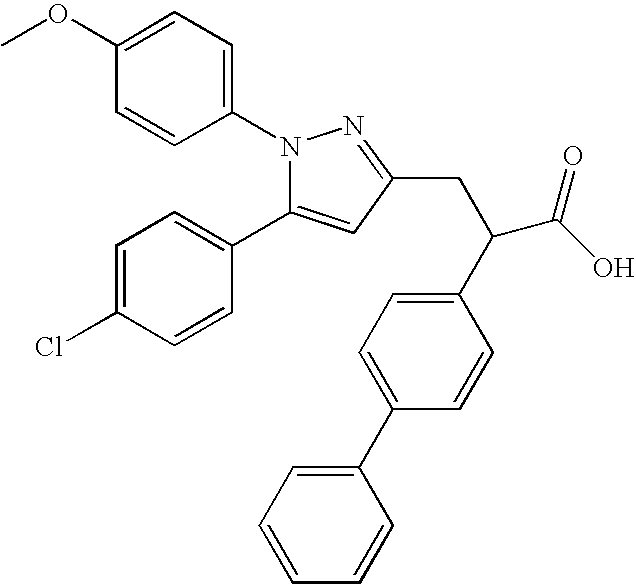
N1(C2=CC=C(OC)C=C2)C(C2=CC=C(Cl)C=C2)=CC(CC(C2=CC=C(C3=CC=CC=C3)C=C2)C(O)=O)=N1
